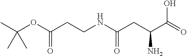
CC(OC(CCNC(CC(C(O)=O)N)=O)=O)(C)C
